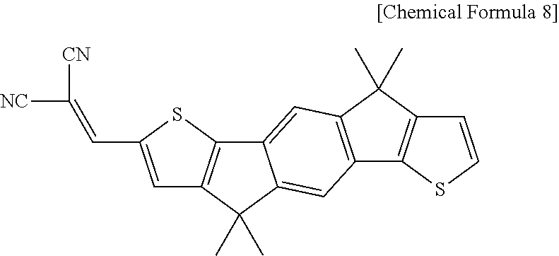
C12=C(C=CS1)C(C)(C)C1=C2C=C2C(=C1)C1=C(C2(C)C)C=C(C=C([CN])[NC])S1
